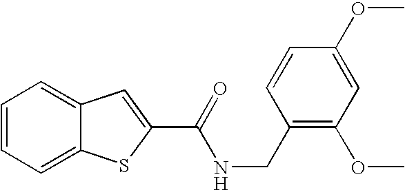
C1=CC=C2C(=C1)C=C(C(=O)NCC1=C(OC)C=C(OC)C=C1)S2
